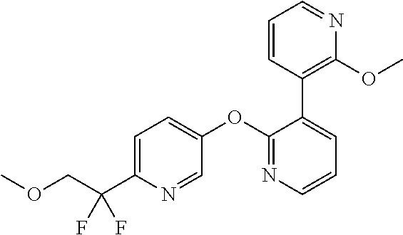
C1=C(C(COC)(F)F)N=CC(OC2=NC=CC=C2C2=C(OC)N=CC=C2)=C1
